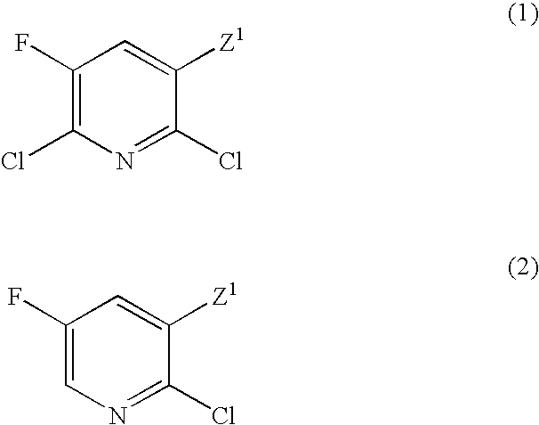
C1(F)=C(Cl)N=C(Cl)C([Z1])=C1.C1(F)=CN=C(Cl)C([Z1])=C1
